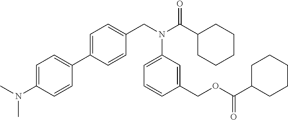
C1=C(N(C)C)C=CC(C2=CC=C(CN(C(C3CCCCC3)=O)C3=CC=CC(COC(C4CCCCC4)=O)=C3)C=C2)=C1
